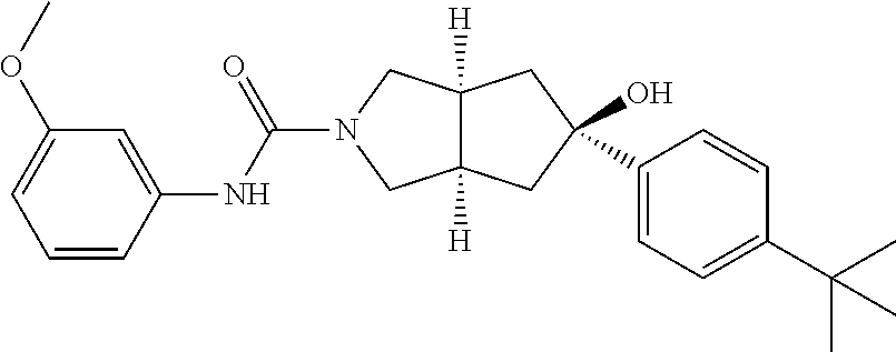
C1(C2=CC=C(C(C)(C)C)C=C2)(O)CC2([H])C([H])(CN(C(NC3=CC(OC)=CC=C3)=O)C2)C1
